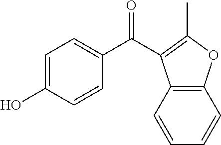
C1=C(O)C=CC(C(=O)C2=C(C)OC3=C2C=CC=C3)=C1
